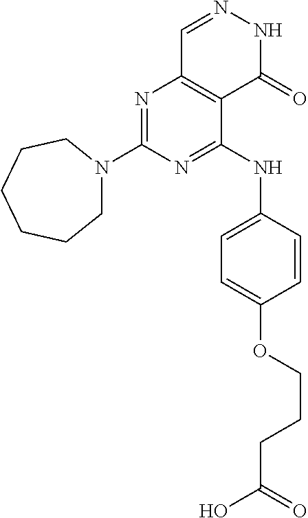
N1=C(NC2=CC=C(OCCCC(O)=O)C=C2)C2=C(N=C1N1CCCCCC1)C=NNC2=O
